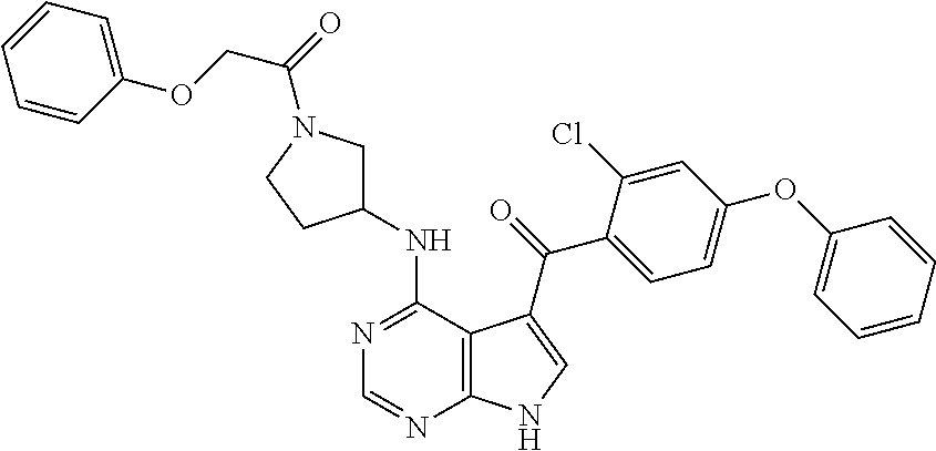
C1=CC=CC(OC2=CC=C(C(=O)C3=CNC4=C3C(NC3CN(C(=O)COC5=CC=CC=C5)CC3)=NC=N4)C(Cl)=C2)=C1
